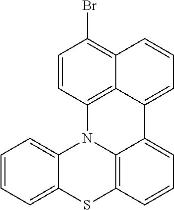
C12=CC=CC=C1N1C3=C(S2)C=CC=C3C2=CC=CC3=C(Br)C=CC1=C32
